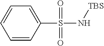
C1=CC(S(=O)(=O)N[TBS])=CC=C1
